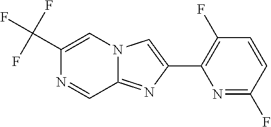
C12=NC(C3=C(F)C=CC(F)=N3)=CN1C=C(C(F)(F)F)N=C2
